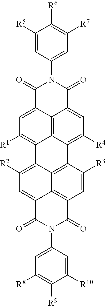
C1(=O)C2=CC([R1])=C3C4=C2C(=CC([R4])=C4C2=C4C3=C([R2])C=C3C4=C(C=C2[R3])C(=O)N(C2=CC([R8])=C([R9])C([R10])=C2)C3=O)C(=O)N1C1=CC([R7])=C([R6])C([R5])=C1
